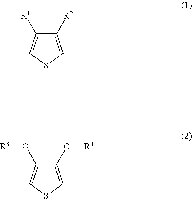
C1([R2])=CSC=C1[R1].C1(O[R4])=CSC=C1O[R3]
